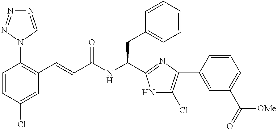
C1=CC(Cl)=CC(C=CC(NC(CC2=CC=CC=C2)C2=NC(C3=CC(C(=O)[OMe])=CC=C3)=C(Cl)N2)=O)=C1N1C=NN=N1
